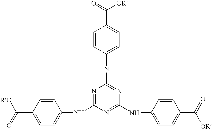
C1=CC(NC2=NC(NC3=CC=C(C(=O)[OR])C=C3)=NC(NC3=CC=C(C(=O)[RO])C=C3)=N2)=CC=C1C(=O)[OR]
